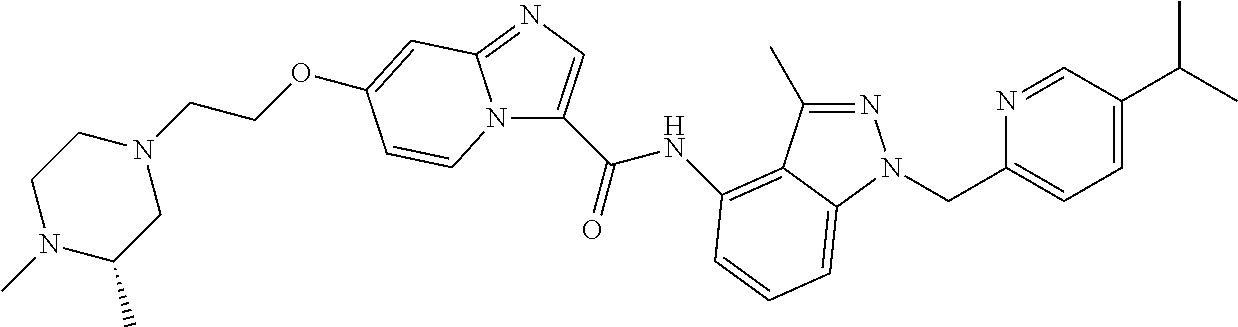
N1=C(C)C2=C(NC(C3=CN=C4N3C=CC(OCCN3CCN(C)C(C)C3)=C4)=O)C=CC=C2N1CC1=CC=C(C(C)C)C=N1
